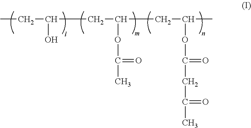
CCC(O)CC(CC(OC(=O)CC(=O)C)C)OC(=O)C
